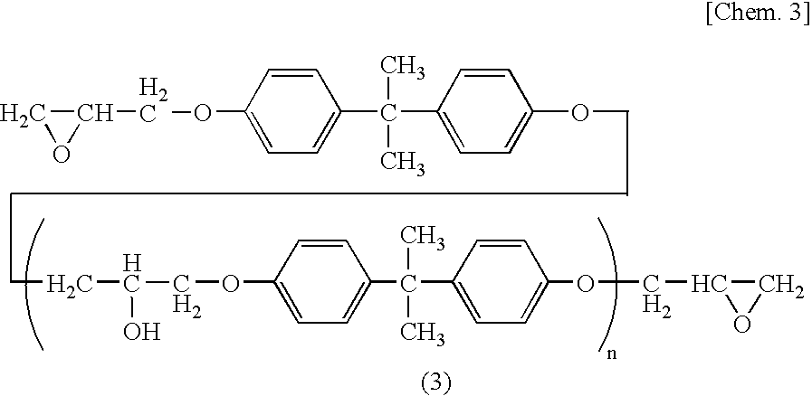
C1(COC2=CC=C(C(C3=CC=C(OC)C=C3)(C)C)C=C2)CO1.CCC(COC1=CC=C(C(C2=CC=C(OCC3OC3)C=C2)(C)C)C=C1)O
